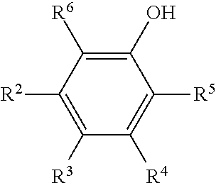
C1([R5])=C([R4])C([R3])=C([R2])C([R6])=C1O
